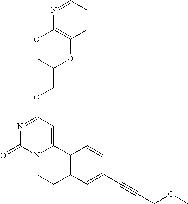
N1=CC=CC2=C1OCC(COC1=NC(=O)N3C(=C1)C1=C(CC3)C=C(C#CCOC)C=C1)O2
